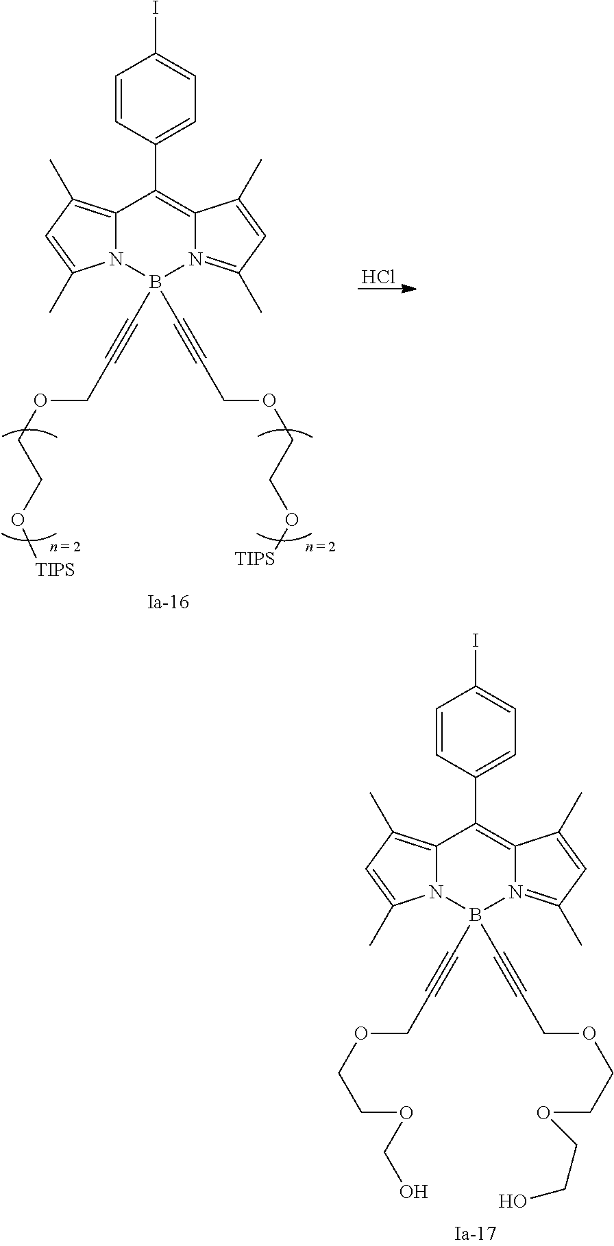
Cl.C12=C(C)C=C(C)N1B(C#CCOCCO[TIPS])(C#CCOCCO[TIPS])N1=C(C)C=C(C)C1=C2C1=CC=C(I)C=C1.C12=C(C)C=C(C)N1B(C#CCOCCOCO)(C#CCOCCOCCO)N1=C(C)C=C(C)C1=C2C1=CC=C(I)C=C1
